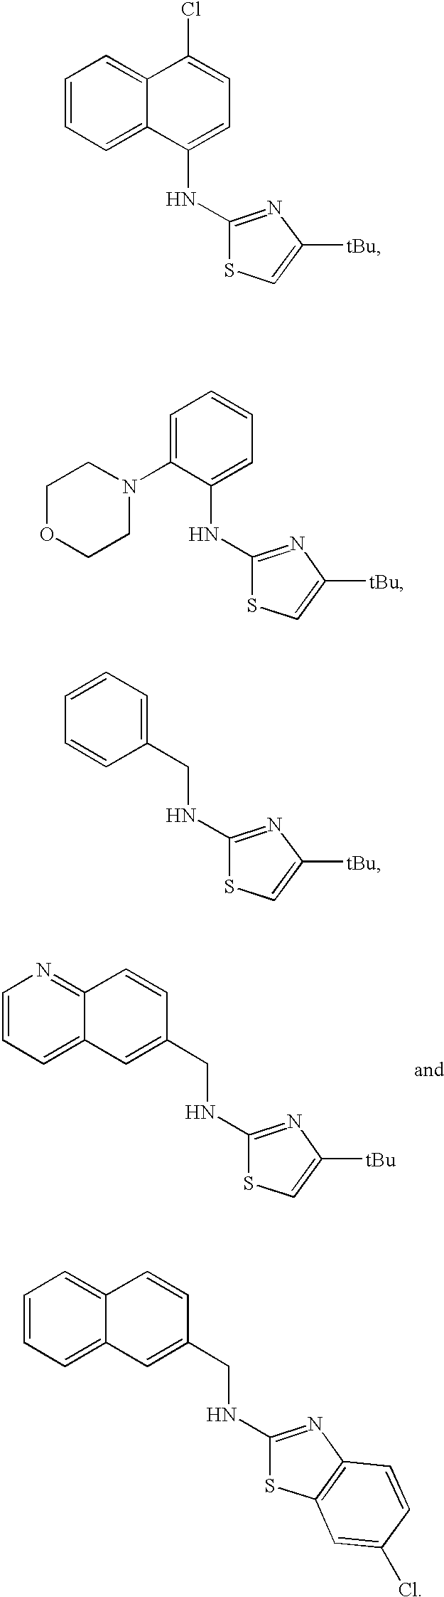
C1=CC=C2C(=C1)C(Cl)=CC=C2NC1=NC([tBu])=CS1.C1OCCN(C2=CC=CC=C2NC2=NC([tBu])=CS2)C1.C1(CNC2=NC([tBu])=CS2)=CC=CC=C1.C1(CNC2=NC3=C(S2)C=C(Cl)C=C3)=CC2=CC=CC=C2C=C1.C1(CNC2=NC([tBu])=CS2)=CC2=CC=CN=C2C=C1
